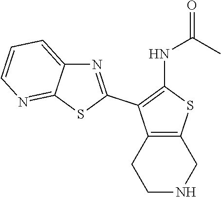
C1NCC2=C(C1)C(C1=NC3=CC=CN=C3S1)=C(NC(=O)C)S2
